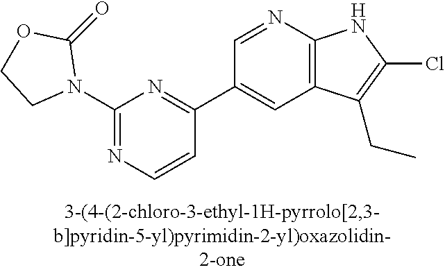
N1(C2=NC=CC(C3=CC4=C(N=C3)NC(Cl)=C4CC)=N2)C(=O)OCC1
